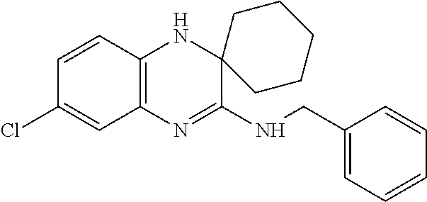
C1=CC2=C(C=C1Cl)N=C(NCC1=CC=CC=C1)C1(N2)CCCCC1
